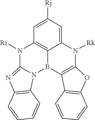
C12=CC([Rj])=CC3=C1B(C1=C(N2[Rk])OC2=C1C=CC=C2)N1C(=NC2=C1C=CC=C2)N3[Ri]
